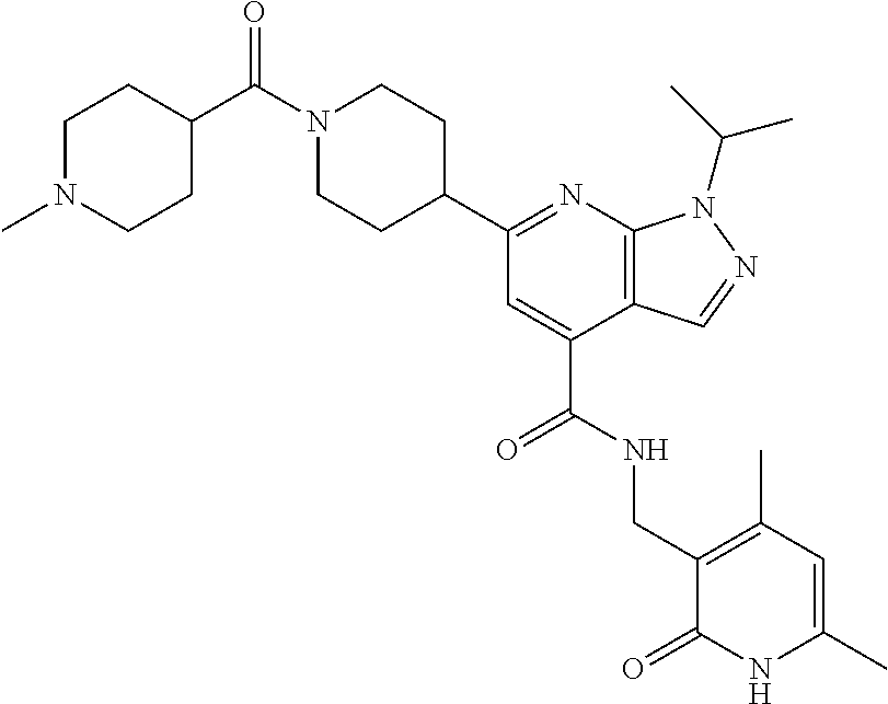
C1N(C(C2CCN(C)CC2)=O)CCC(C2=NC3=C(C(C(=O)NCC4=C(C)C=C(C)NC4=O)=C2)C=NN3C(C)C)C1
